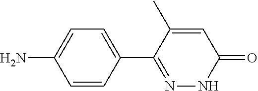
NC1=CC=C(C2=NNC(=O)C=C2C)C=C1
